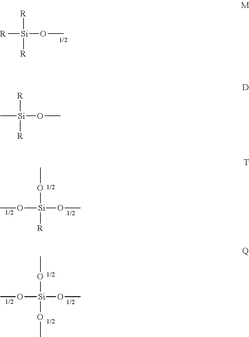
[R][Si]([R])([R])OC.O([Si](OC)([R])OC)C.O([Si](OC)(OC)OC)C.C[Si]([R])([R])OC
